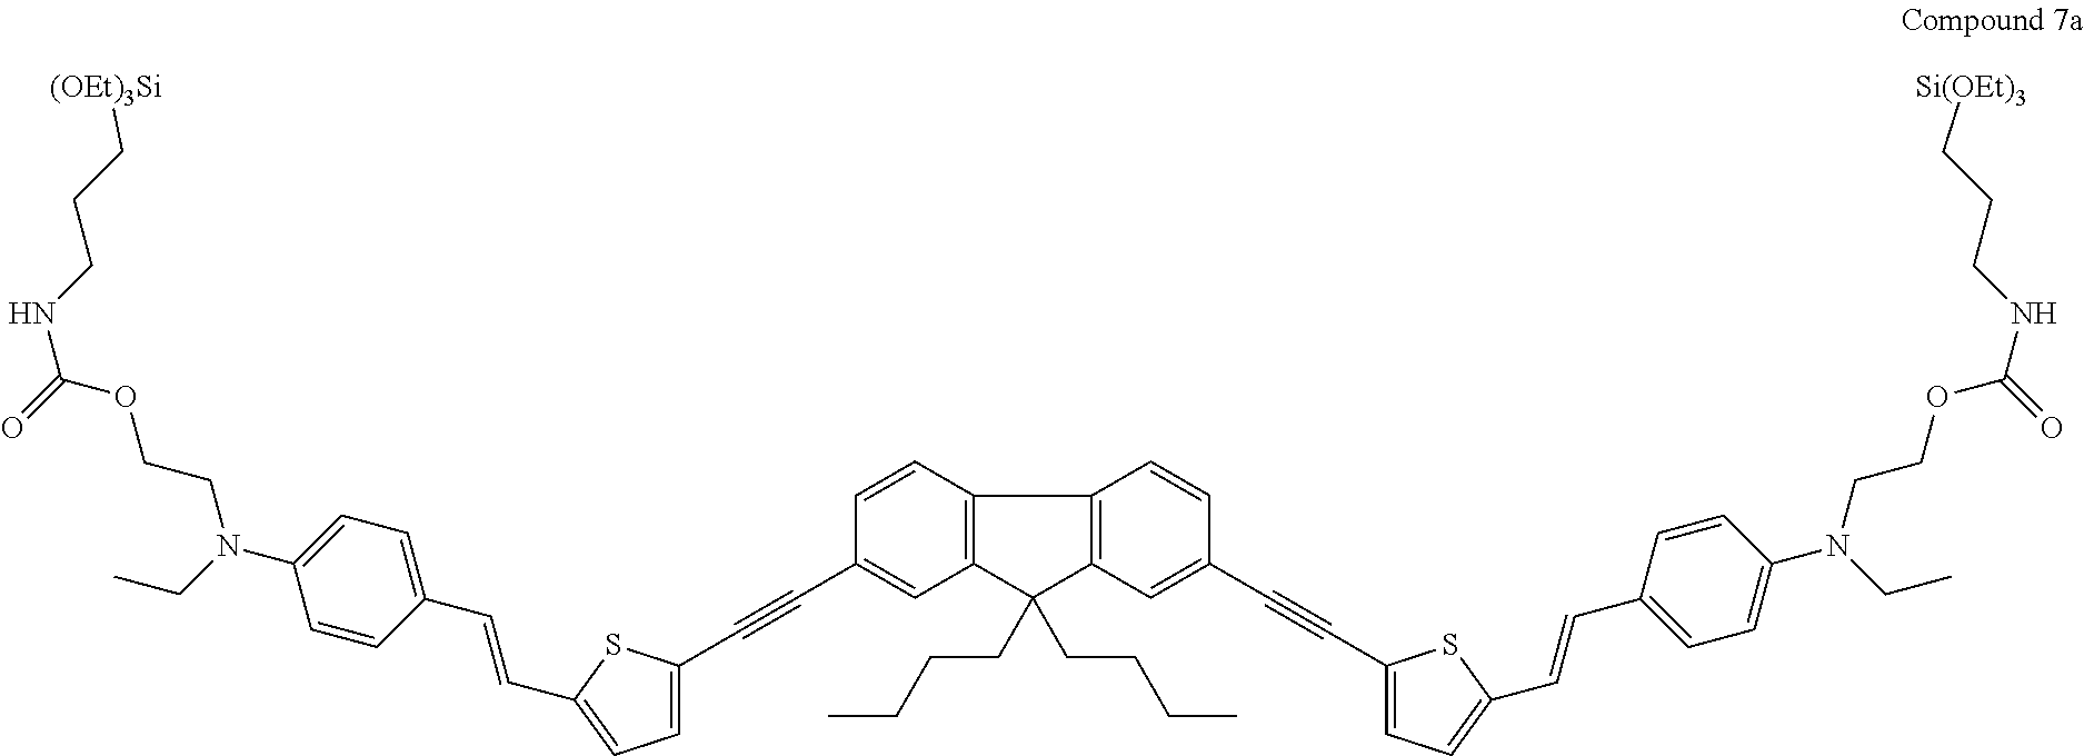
[(OEt)3Si]CCCNC(=O)OCCN(C1=CC=C(C=CC2=CC=C(C#CC3=CC4=C(C=C3)C3=C(C4(CCCC)CCCC)C=C(C#CC4=CC=C(C=CC5=CC=C(N(CC)CCOC(=O)NCCC[Si(OEt)3])C=C5)S4)C=C3)S2)C=C1)CC
